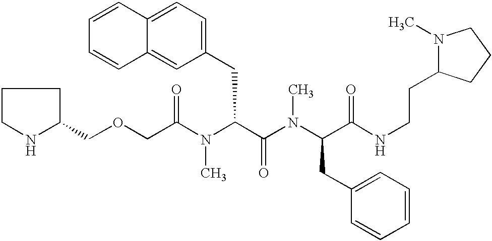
C1(COCC(N(C(C(=O)N(C)C(CC2=CC=CC=C2)C(=O)NCCC2N(C)CCC2)CC2=CC=C3C(=C2)C=CC=C3)C)=O)CCCN1
